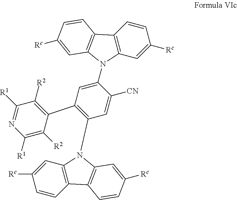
C1=CC2=C(C=C1[Rc])N(C1=CC(C3=C([R2])C([R1])=NC([R1])=C3[R2])=C(N3C4=C(C=CC([Rc])=C4)C4=C3C=C([Rc])C=C4)C=C1[CN])C1=C2C=CC([Rc])=C1
